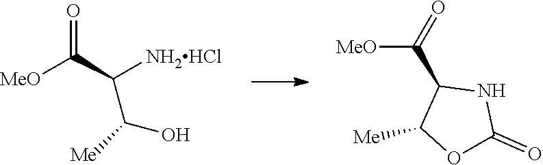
[NH2HCl]C(C(=O)[MeO])C(O)[Me].C(C1C([Me])OC(=O)N1)(=O)[MeO]
